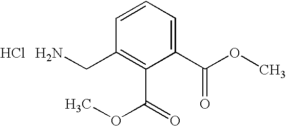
C1(CN)=C(C(=O)OC)C(C(OC)=O)=CC=C1.Cl
